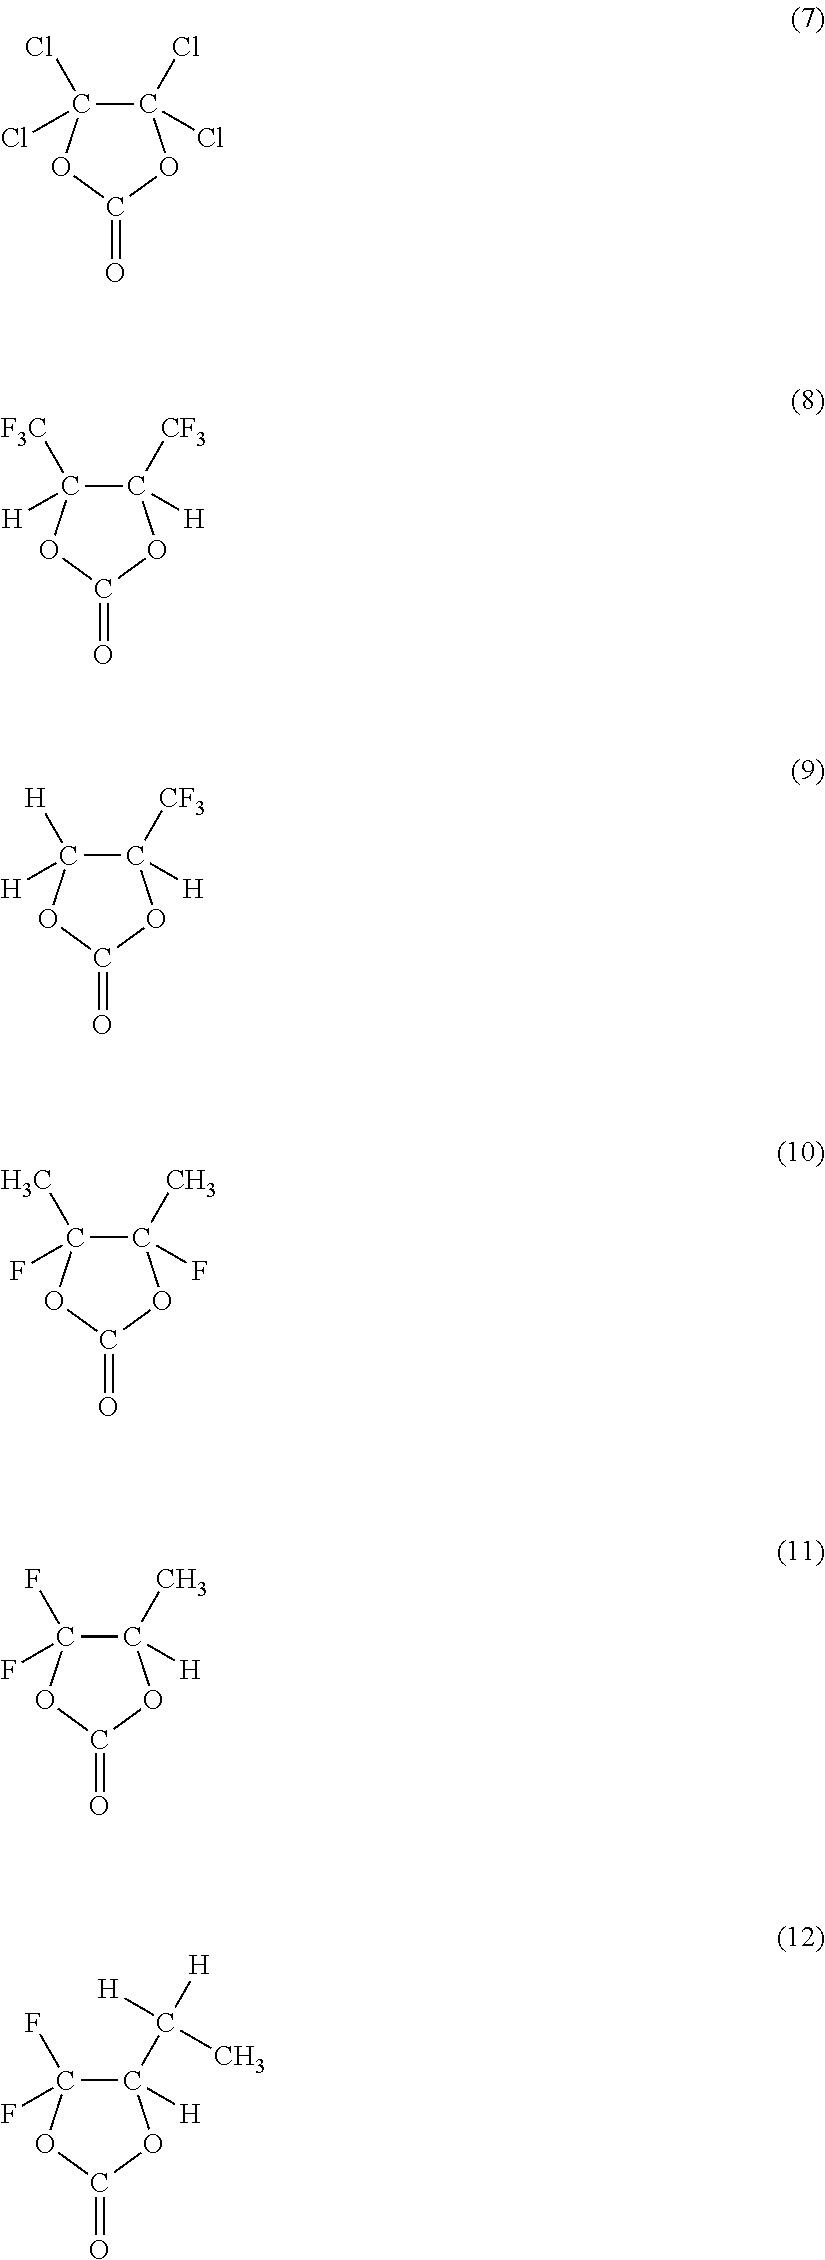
C1(Cl)(Cl)C(Cl)(Cl)OC(=O)O1.C1([CF3])([H])C([F3C])([H])OC(=O)O1.C1([CF3])([H])C([H])([H])OC(=O)O1.C1(C)(F)C(C)(F)OC(=O)O1.C1(C)([H])C(F)(F)OC(=O)O1.C1(C([H])([H])C)([H])C(F)(F)OC(=O)O1
